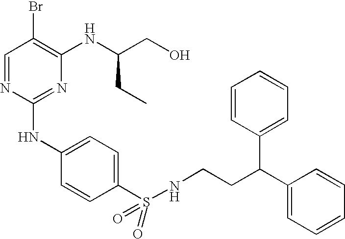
C1=NC(NC2=CC=C(S(=O)(=O)NCCC(C3=CC=CC=C3)C3=CC=CC=C3)C=C2)=NC(NC(CO)CC)=C1Br
